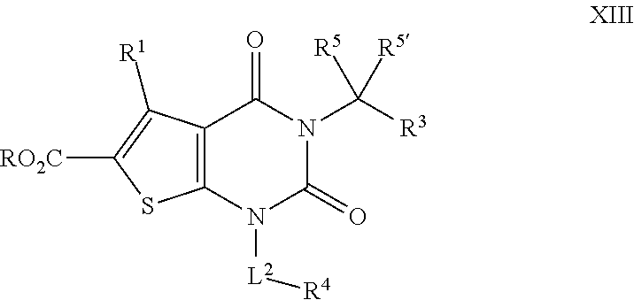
C12=C(N([L2][R4])C(=O)N(C([R3])([R5])[R5])C1=O)SC([RO2C])=C2[R1]
